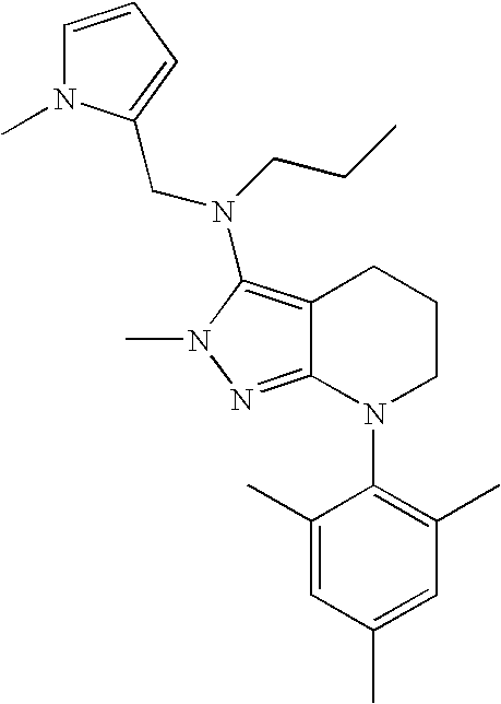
C12=C(N(CCC)CC3=CC=CN3C)N(C)N=C1N(C1=C(C)C=C(C)C=C1C)CCC2
